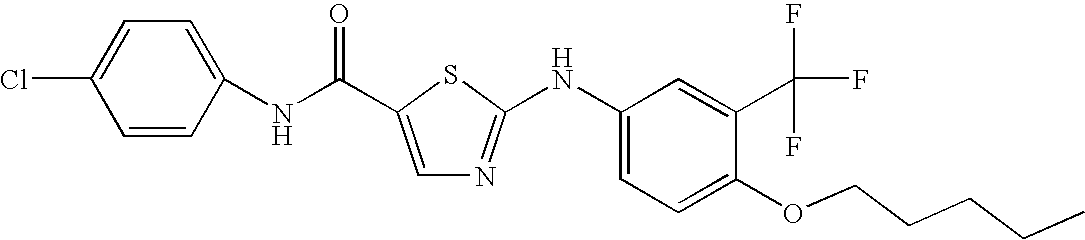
C1(Cl)=CC=C(NC(C2=CN=C(NC3=CC=C(OCCCCC)C(C(F)(F)F)=C3)S2)=O)C=C1
